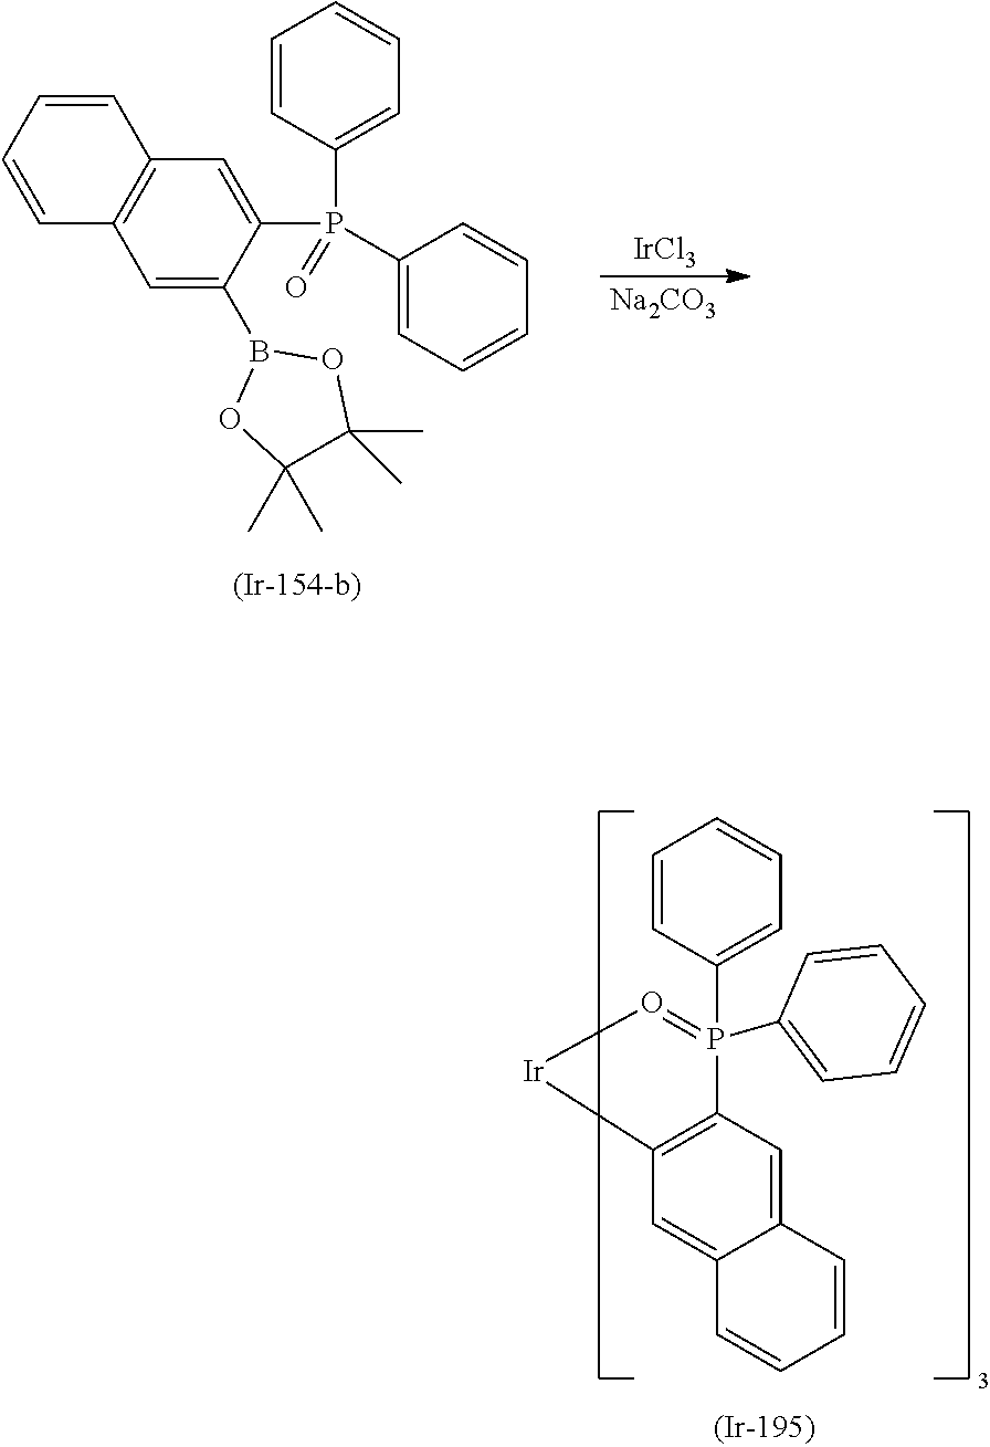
P(C1=CC=CC=C1)(=O)(C1=CC2=C(C=C1B1OC(C)(C)C(C)(C)O1)C=CC=C2)C1=CC=CC=C1.[IrCl3].[Na2CO3].P1(C2=CC=CC=C2)(C2=CC=CC=C2)=O[Ir]C2=C1C=C1C(=C2)C=CC=C1
